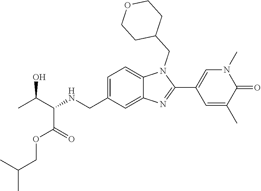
C1=C(CNC(C(C)O)C(OCC(C)C)=O)C=C2C(=C1)N(CC1CCOCC1)C(C1=CN(C)C(=O)C(C)=C1)=N2
